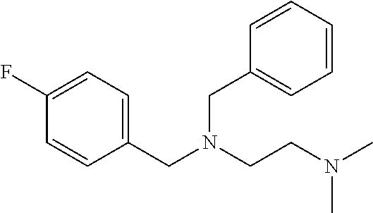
C1(CN(CCN(C)C)CC2=CC=CC=C2)=CC=C(F)C=C1
